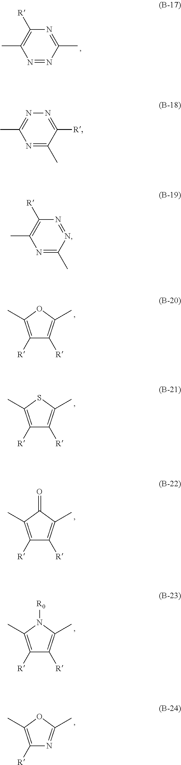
N1=NC(C)=NC([R])=C1C.N1=C(C)C([R])=NN=C1C.N1=C(C)N=NC([R])=C1C.C1([R])=C(C)OC(C)=C1[R].C1([R])=C(C)SC(C)=C1[R].C1([R])=C(C)C(=O)C(C)=C1[R].C1([R])=C(C)N([R0])C(C)=C1[R].C1([R])=C(C)OC(C)=N1
